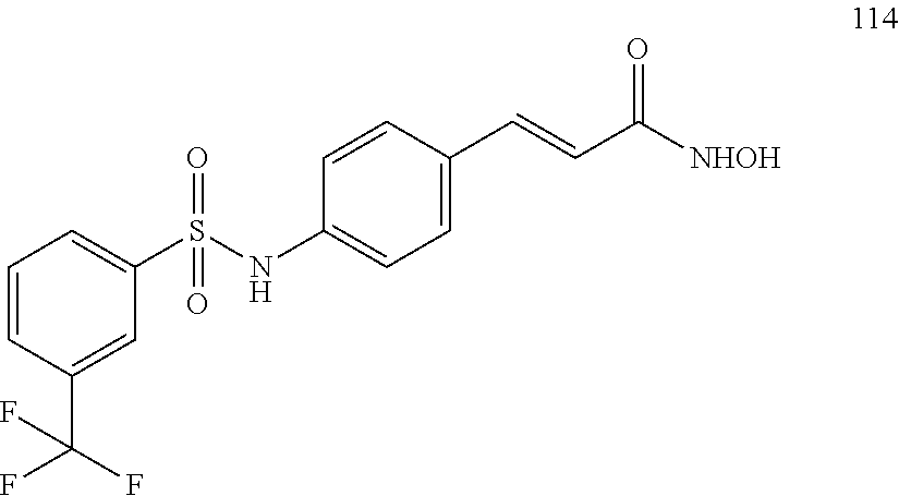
C1=CC(C(F)(F)F)=CC(S(NC2=CC=C(C=CC([NHOH])=O)C=C2)(=O)=O)=C1
